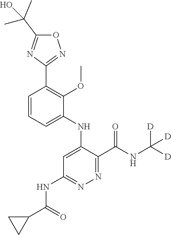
C1=CC=C(NC2=CC(NC(C3CC3)=O)=NN=C2C(NC([D])([D])[D])=O)C(OC)=C1C1=NOC(C(C)(O)C)=N1
